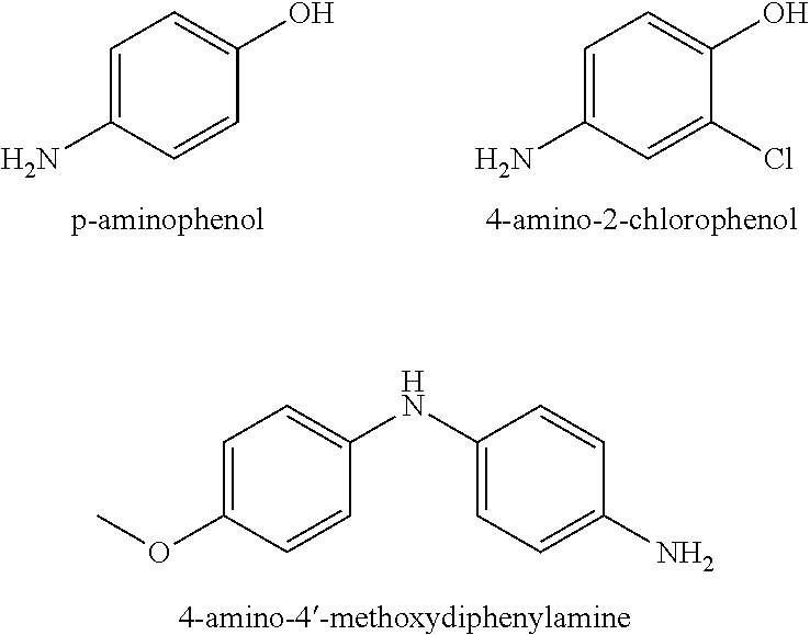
C1=C(N)C=CC(O)=C1.C1=C(N)C=C(Cl)C(O)=C1.C1=C(OC)C=CC(NC2=CC=C(N)C=C2)=C1
